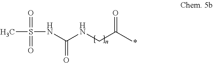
CS(NC(NCC(C)=O)=O)(=O)=O
